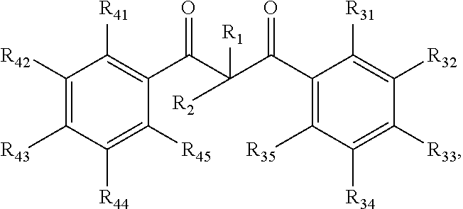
C1([R42])=C([R43])C([R44])=C([R45])C(C(C(C(C2=C([R35])C([R34])=C([R33])C([R32])=C2[R31])=O)([R1])[R2])=O)=C1[R41]
